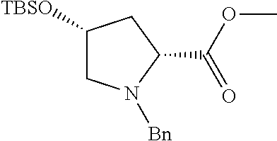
C1([TBSO])CN([Bn])C(C(OC)=O)C1
